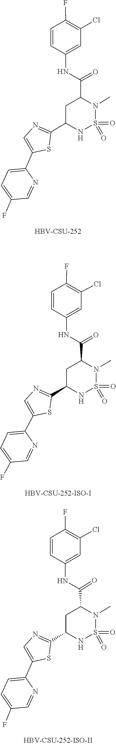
O=S1(=O)NC(C2=NC=C(C3=CC=C(F)C=N3)S2)CC(C(NC2=CC(Cl)=C(F)C=C2)=O)N1C.[HBV-CSU-252].O=S1(=O)N(C)C(C(NC2=CC(Cl)=C(F)C=C2)=O)CC(C2=NC=C(C3=CC=C(F)C=N3)S2)N1.[HBV-CSU-252-ISO-I].O=S1(=O)N(C)C(C(NC2=CC(Cl)=C(F)C=C2)=O)CC(C2=NC=C(C3=CC=C(F)C=N3)S2)N1
